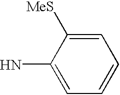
C1(N)=CC=CC=C1[MeS]
